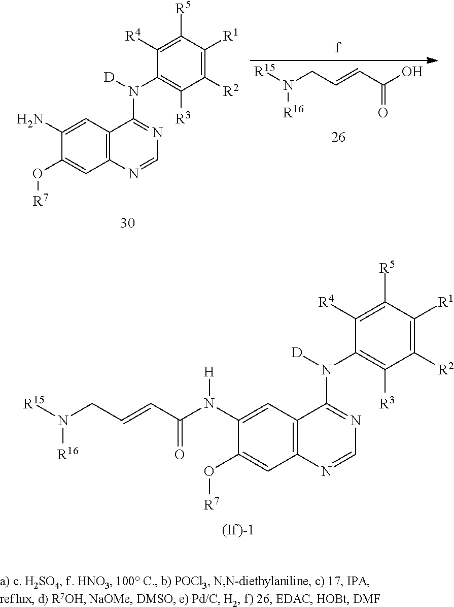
C1(N(C(C=CCN([R15])[R16])=O)[H])=CC2=C(C=C1O[R7])N=CN=C2N([D])C1=C([R3])C([R2])=C([R1])C([R5])=C1[R4].C1(N)=CC2=C(C=C1O[R7])N=CN=C2N([D])C1=C([R3])C([R2])=C([R1])C([R5])=C1[R4].[R15]N(CC=CC(O)=O)[R16]
